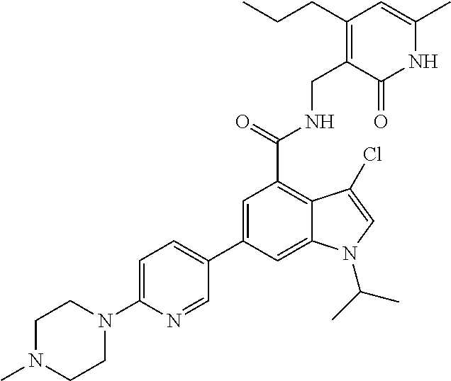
C1=C(C2=CC=C(N3CCN(C)CC3)N=C2)C=C2C(=C1C(NCC1=C(CCC)C=C(C)NC1=O)=O)C(Cl)=CN2C(C)C
